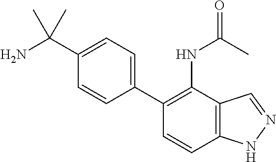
C1=C(C(N)(C)C)C=CC(C2=C(NC(C)=O)C3=C(C=C2)NN=C3)=C1
